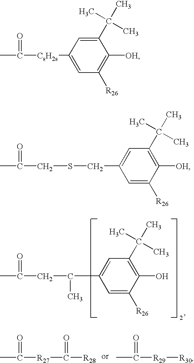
CC([CsH2s]C1=CC([R26])=C([OH])C(C(C)(C)C)=C1)=O.C(C(C1=CC(C(C)(C)C)=C(O)C([R26])=C1)C)C(C)=O.CC([R27]C([R28])=O)=O.CC([R29][R30])=O.C(SCC1=CC(C(C)(C)C)=C([OH])C([R26])=C1)C(C)=O
